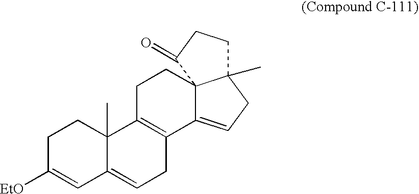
C1C([EtO])=CC2=CCC3=C(C2(C)C1)CCC12C3=CCC1(C)CCC2=O
